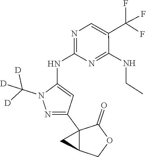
N1(C([D])([D])[D])N=C(C23CC2COC3=O)C=C1NC1=NC=C(C(F)(F)F)C(NCC)=N1
